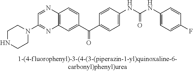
N1=C(N2CCNCC2)C=NC2=C1C=C(C(C1=CC=C(NC(NC3=CC=C(F)C=C3)=O)C=C1)=O)C=C2
